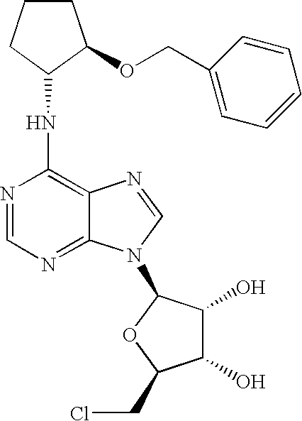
N1=CN=C2C(=C1NC1CCCC1OCC1=CC=CC=C1)N=CN2C1C(O)C(O)C(CCl)O1
